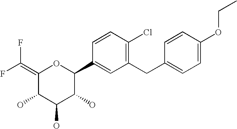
C1(=C(F)F)C(O)C(O)C(O)C(C2=CC(CC3=CC=C(OCC)C=C3)=C(Cl)C=C2)O1
